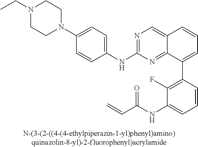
N1(CC)CCN(C2=CC=C(NC3=NC=C4C(=N3)C(C3=C(F)C(NC(C=C)=O)=CC=C3)=CC=C4)C=C2)CC1
